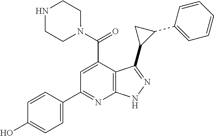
C1=C(C2=NC3=C(C(C(N4CCNCC4)=O)=C2)C(C2C(C4=CC=CC=C4)C2)=NN3)C=CC(O)=C1
